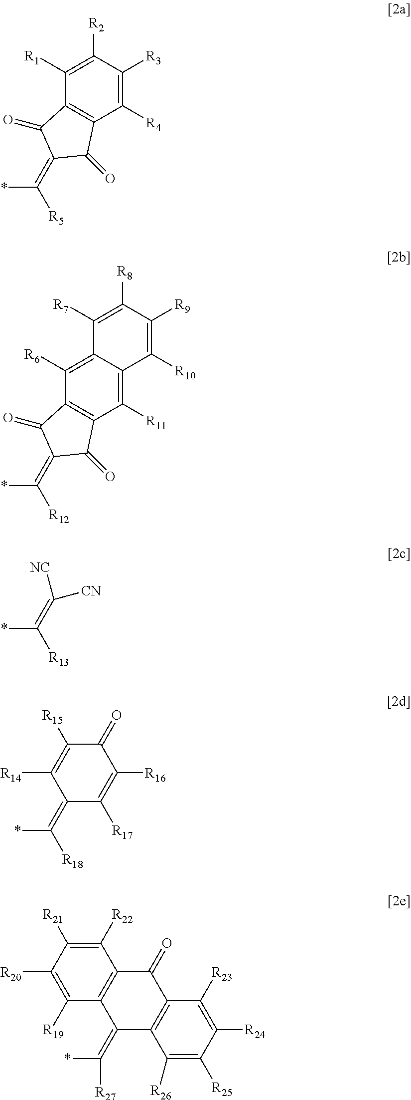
C1([R2])=C([R1])C2=C(C([R4])=C1[R3])C(=O)C(=C(*)[R5])C2=O.C12=C([R6])C3=C(C([R11])=C1C([R10])=C([R9])C([R8])=C2[R7])C(=O)C(=C(*)[R12])C3=O.[NC]C([CN])=C(*)[R13].C1(=C(*)[R18])C([R17])=C([R16])C(=O)C([R15])=C1[R14].C1(=O)C2=C(C(=C(*)[R27])C3=C1C([R23])=C([R24])C([R25])=C3[R26])C([R19])=C([R20])C([R21])=C2[R22]
